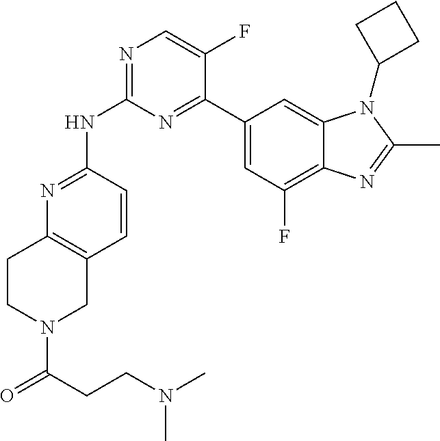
N1=C(NC2=NC=C(F)C(C3=CC(F)=C4C(=C3)N(C3CCC3)C(C)=N4)=N2)C=CC2=C1CCN(C(=O)CCN(C)C)C2
